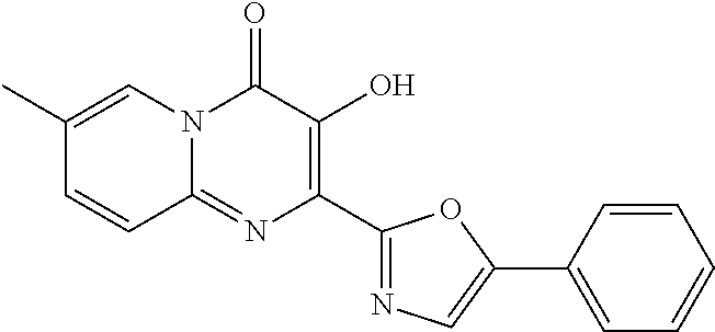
N12C(=NC(C3=NC=C(C4=CC=CC=C4)O3)=C(O)C1=O)C=CC(C)=C2
